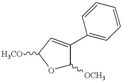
O1C([OCH3])C(C2=CC=CC=C2)=CC1[H3CO]
